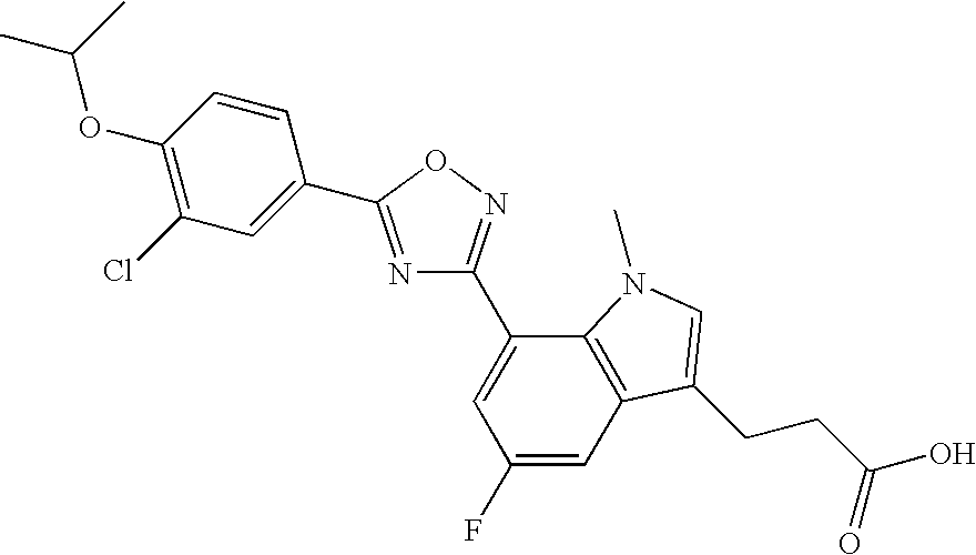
N1=C(C2=CC(Cl)=C(OC(C)C)C=C2)ON=C1C1=CC(F)=CC2=C1N(C)C=C2CCC(O)=O
